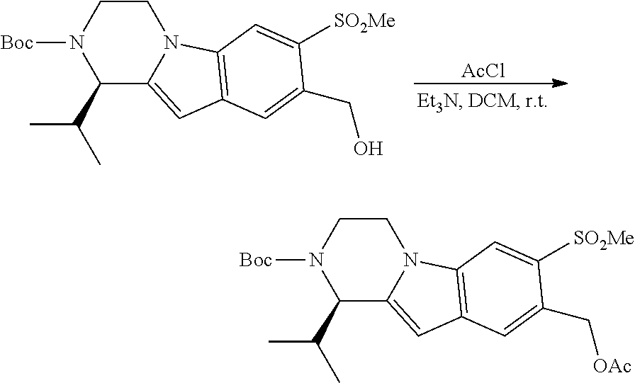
C1CN([Boc])C(C(C)C)C2=CC3=C(N12)C=C([SO2Me])C(C[OAc])=C3.C1CN([Boc])C(C(C)C)C2=CC3=C(N12)C=C([SO2Me])C(CO)=C3.[AcCl]
